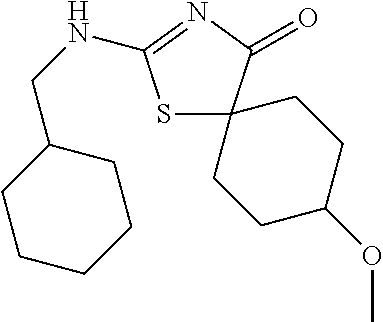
S1C2(C(=O)N=C1NCC1CCCCC1)CCC(OC)CC2
